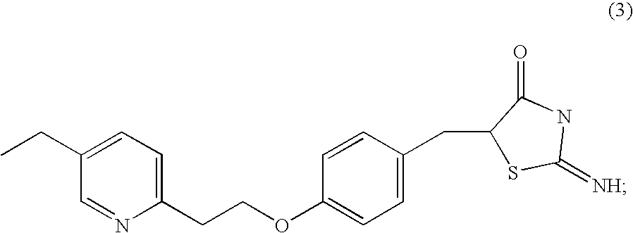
C1(CC)=CC=C(CCOC2=CC=C(CC3SC(=[NH])NC3=O)C=C2)N=C1
